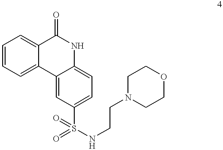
C1=CC=C2C(=C1)C(=O)NC1=CC=C(S(=O)(=O)NCCN3CCOCC3)C=C21
